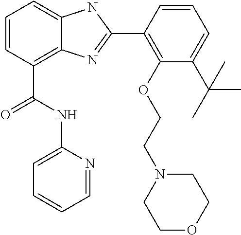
C1=CC(C(NC2=CC=CC=N2)=O)=C2C(=C1)NC(C1=C(OCCN3CCOCC3)C(C(C)(C)C)=CC=C1)=N2
